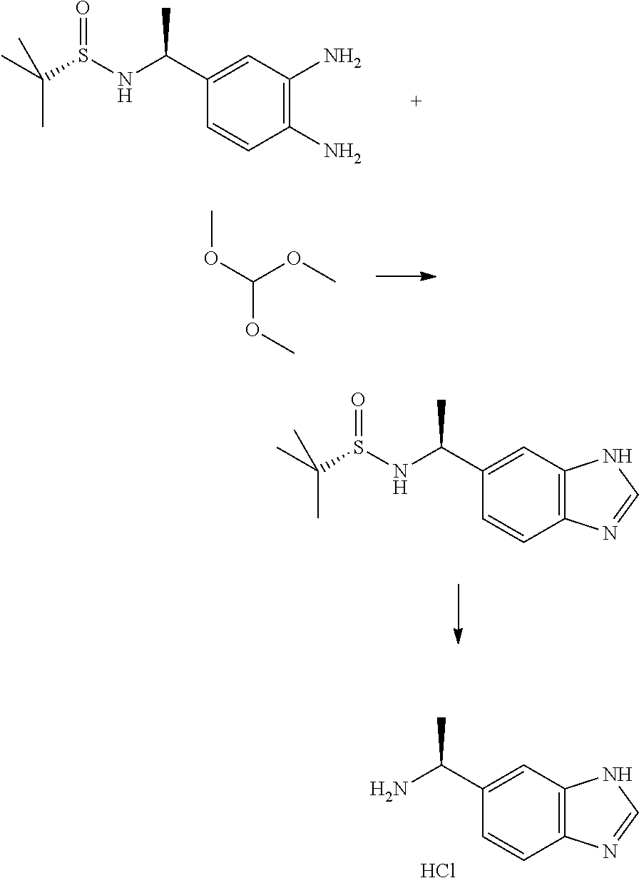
C12=C(C=C(C(N)C)C=C1)NC=N2.Cl.C1(N)=C(N)C=C(C(NS(C(C)(C)C)=O)C)C=C1.COC(OC)OC.C12=C(C=C(C(NS(C(C)(C)C)=O)C)C=C1)NC=N2
